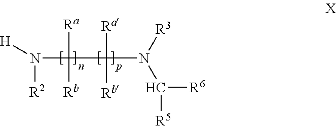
N([R2])(C([Ra])([Rb])C([Ra])([Rb])N([R3])C([R6])[R5])[H]
